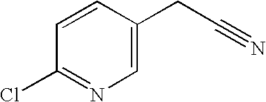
C1=C(CC#N)C=CC(Cl)=N1
